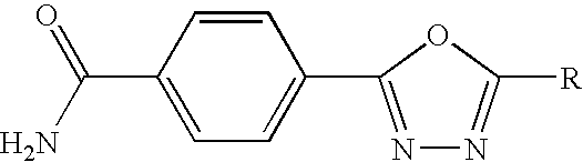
N1=C(C2=CC=C(C(N)=O)C=C2)OC([R])=N1
